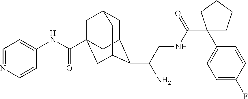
C1C2C(C(CNC(=O)C3(C4=CC=C(F)C=C4)CCCC3)N)C3CC(C(NC4=CC=NC=C4)=O)(CC1C3)C2
